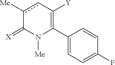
C1(C2=C([Y])cc([Me])C(=[X])N2[Me])=CC=C(F)C=C1
